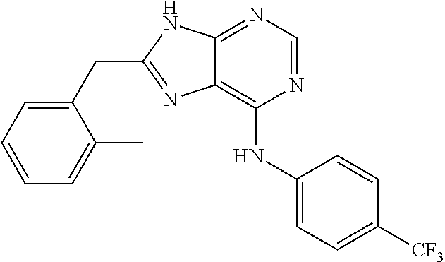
C1(CC2=NC3=C(NC4=CC=C([CF3])C=C4)N=CN=C3N2)=CC=CC=C1C
